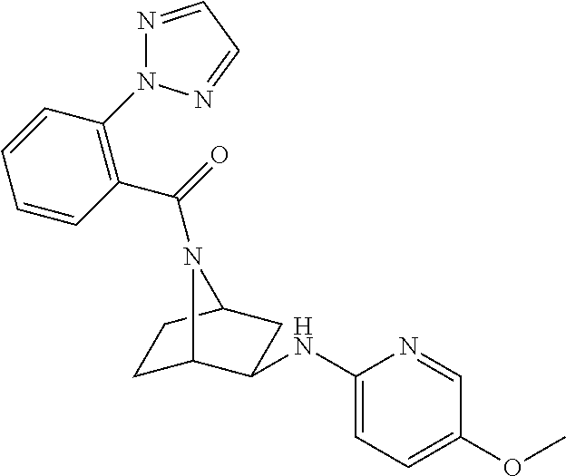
C1C2C(NC3=CC=C(OC)C=N3)CC(C1)N2C(=O)C1=C(N2N=CC=N2)C=CC=C1
